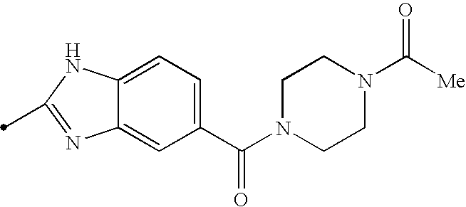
C1(C(N2CCN(C([Me])=O)CC2)=O)=CC=C2C(=C1)N=C(C)N2
